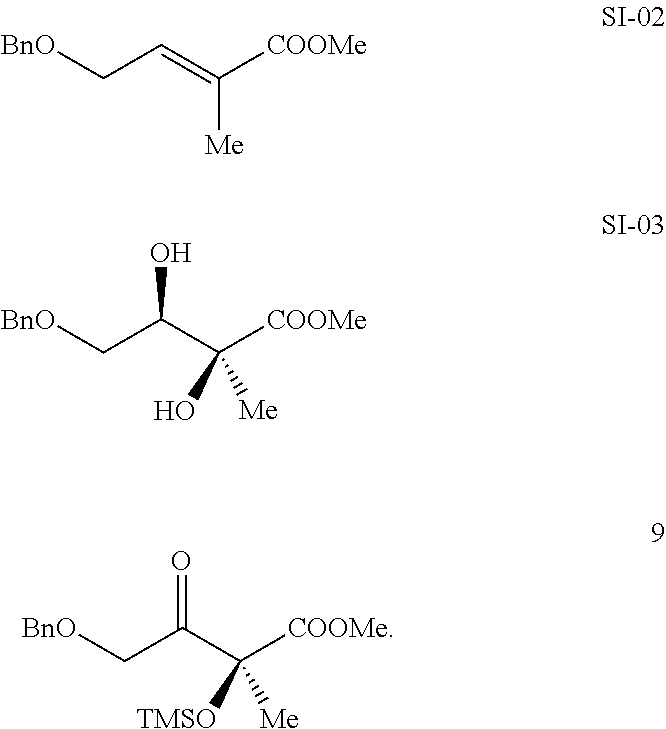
C(C=C([COOMe])[Me])[BnO].C(C(C([COOMe])(O)[Me])O)[BnO].C(C(C([COOMe])([TMSO])[Me])=O)[BnO]
